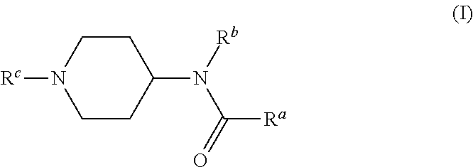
C1N([Rc])CCC(N(C([Ra])=O)[Rb])C1
